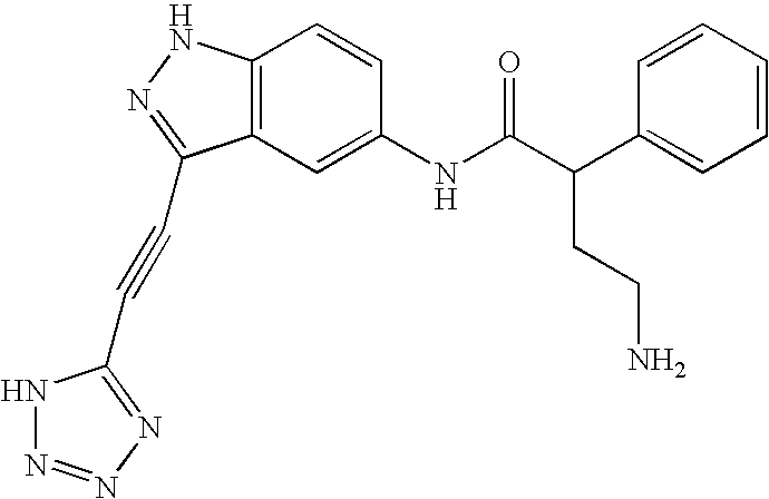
C12=C(C=C(NC(C(C3=CC=CC=C3)CCN)=O)C=C1)C(C#CC1=NN=NN1)=NN2
